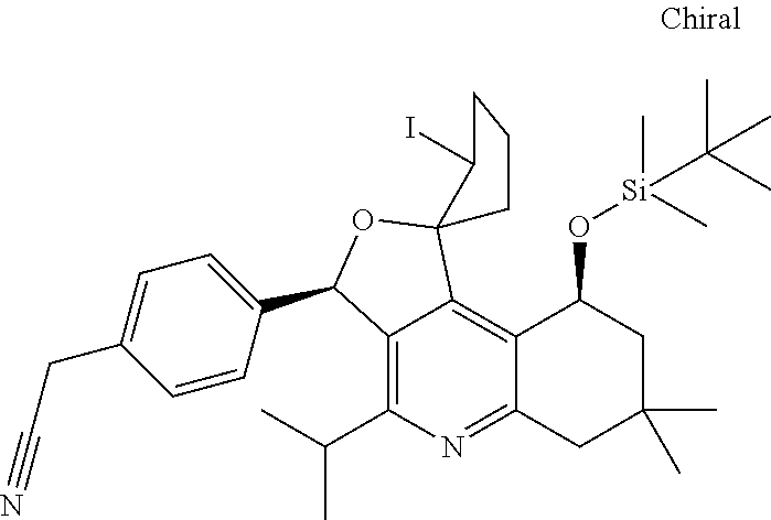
C12=C(C(C)C)N=C3C(=C1C1(OC2C2=CC=C(CC#N)C=C2)C(I)CCC1)C(O[Si](C)(C)C(C)(C)C)CC(C)(C)C3
